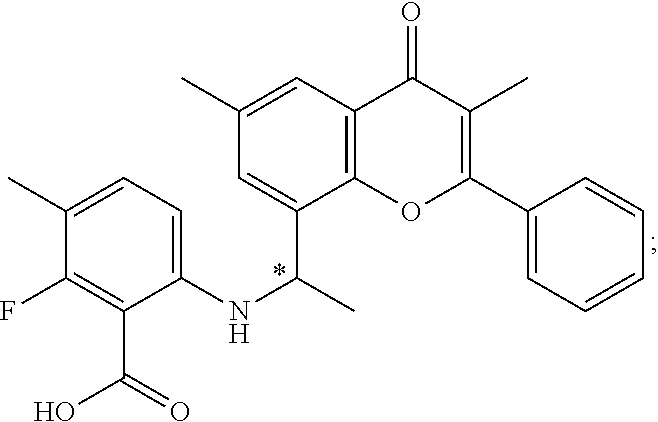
C1(C)=CC=C(NC(C)C2=CC(C)=CC3=C2OC(C2=CC=CC=C2)=C(C)C3=O)C(C(O)=O)=C1F
